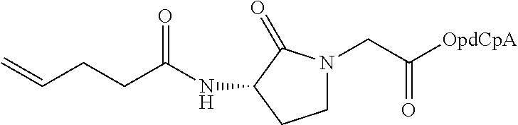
C1N(CC([OpdCpA])=O)C(=O)C(NC(CCC=C)=O)C1
